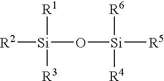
[R2][Si](O[Si]([R5])([R4])[R6])([R3])[R1]
